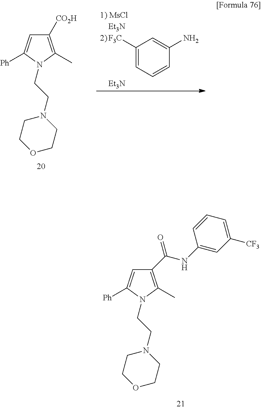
C1(C(NC2=CC([CF3])=CC=C2)=O)=C(C)N(CCN2CCOCC2)C([Ph])=C1.C1([CO2H])=C(C)N(CCN2CCOCC2)C([Ph])=C1.C1([F3C])=CC=CC(N)=C1.[Et3N]
